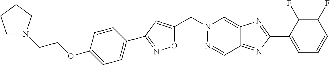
C(N1N=CC2=NC(C3=CC=CC(F)=C3F)=NC2=C1)C1=CC(C2=CC=C(OCCN3CCCC3)C=C2)=NO1
